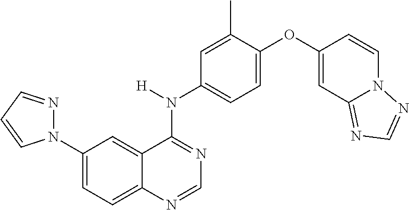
C1=C(OC2=CC3=NC=NN3C=C2)C(C)=CC(N(C2=NC=NC3=CC=C(N4N=CC=C4)C=C23)[H])=C1
